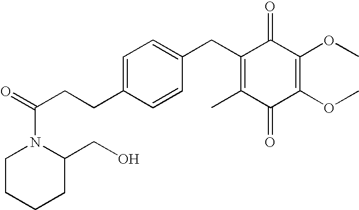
C1(=O)C(C)=C(CC2=CC=C(CCC(=O)N3CCCCC3CO)C=C2)C(=O)C(OC)=C1OC
